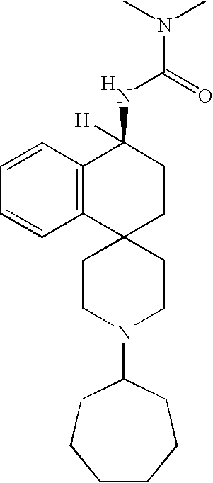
C12=C(C=CC=C1)C(NC(N(C)C)=O)([H])CCC21CCN(C2CCCCCC2)CC1.[H]
